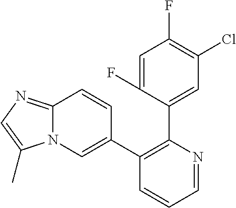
C1=C(F)C(C2=C(C3=CN4C(=NC=C4C)C=C3)C=CC=N2)=CC(Cl)=C1F
